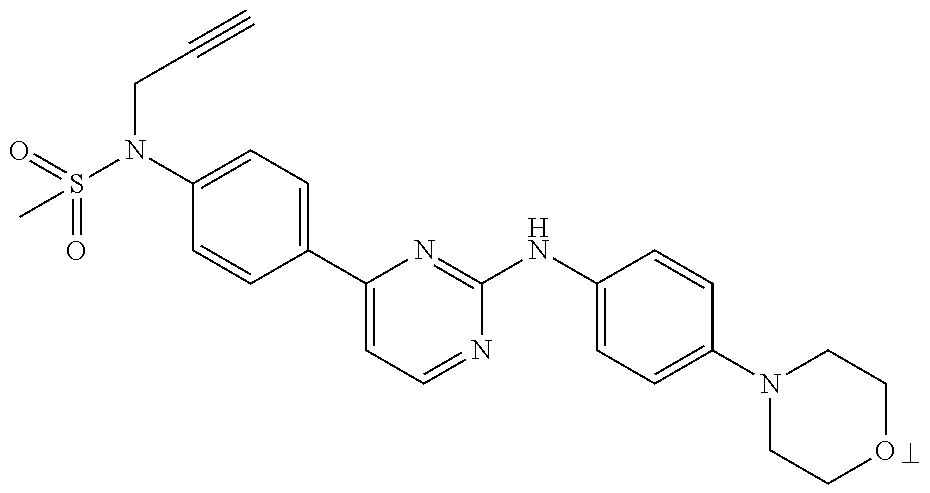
C1(N(S(=O)(=O)C)CC#C)=CC=C(C2=CC=NC(NC3=CC=C(N4CCOCC4)C=C3)=N2)C=C1
